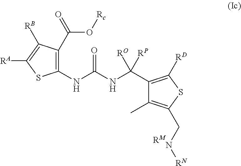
N(C(NC([RO])([RP])C1=C([RD])SC(CN[RN])=C1C)=O)C1=C(C(=O)O[Rc])C([RB])=C([RA])S1.[RM]
